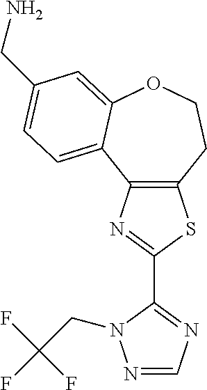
C12=C(CCOC3=CC(CN)=CC=C13)SC(C1=NC=NN1CC(F)(F)F)=N2
